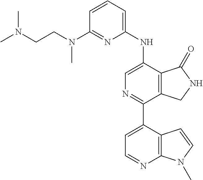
C1=CC=C(NC2=CN=C(C3=CC=NC4=C3C=CN4C)C3=C2C(=O)NC3)N=C1N(CCN(C)C)C
